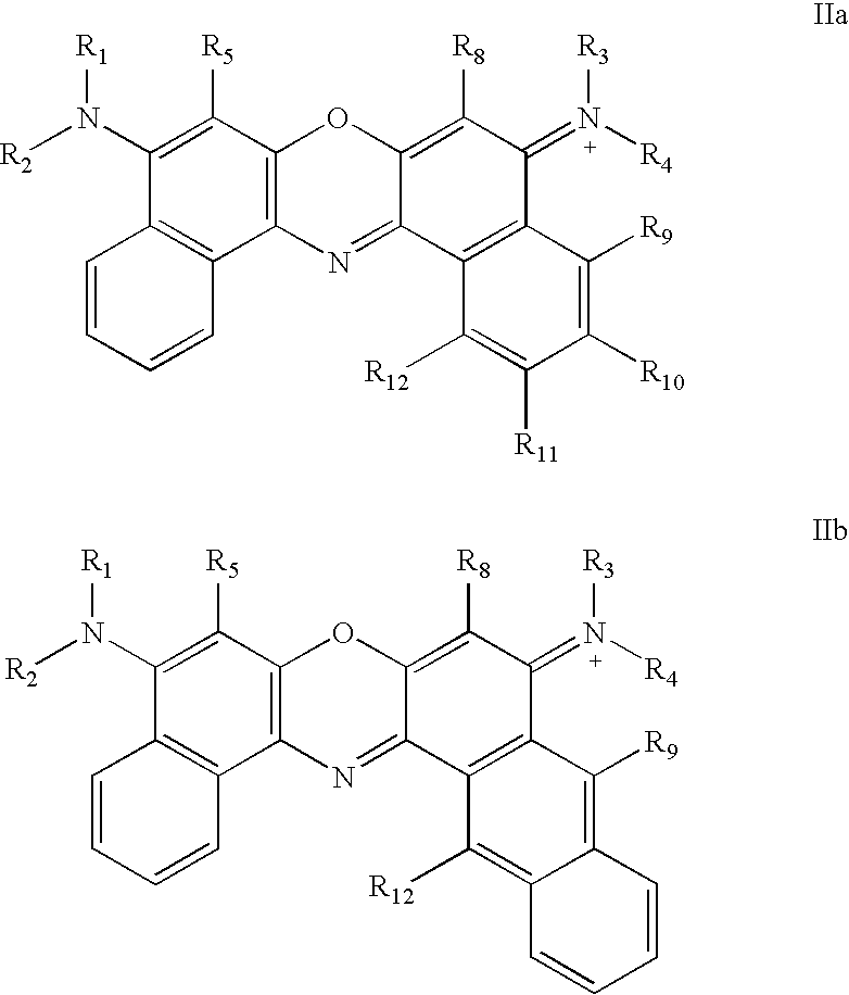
C1(N([R2])[R1])=C([R5])C2=C(C3=C1C=CC=C3)N=C1C(=C([R8])C(=N([R4])[R3])C3=C1C([R12])=C([R11])C([R10])=C3[R9])O2.C1(N([R2])[R1])=C([R5])C2=C(C3=C1C=CC=C3)N=C1C(=C([R8])C(=N([R4])[R3])C3=C1C([R12])=C1C(=C3[R9])C=CC=C1)O2
